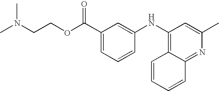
CN(CCOC(C1=CC=CC(NC2=C3C(=NC(C)=C2)C=CC=C3)=C1)=O)C
